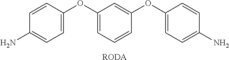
C1=C(OC2=CC=CC(OC3=CC=C(N)C=C3)=C2)C=CC(N)=C1.[RODA]
